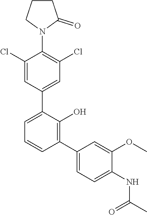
N1(C2=C(Cl)C=C(C3=CC=CC(C4=CC=C(NC(C)=O)C(OC)=C4)=C3O)C=C2Cl)C(=O)CCC1
